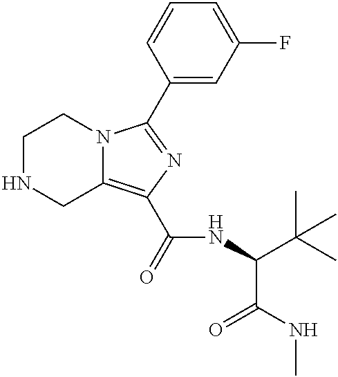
C1NCC2=C(C(=O)NC(C(C)(C)C)C(NC)=O)N=C(C3=CC(F)=CC=C3)N2C1
